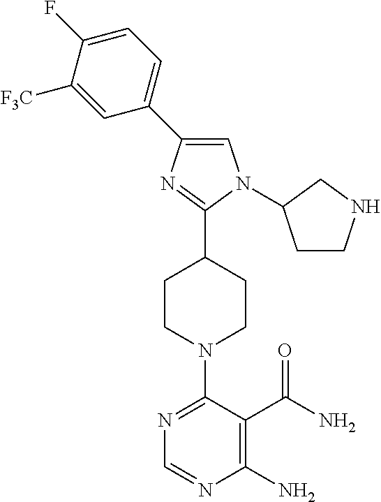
N1=C(N2CCC(C3=NC(C4=CC=C(F)C([F3C])=C4)=CN3C3CCNC3)CC2)C(C(N)=O)=C(N)N=C1
